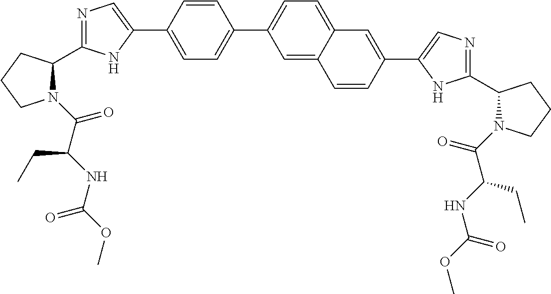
N1=C(C2N(C(=O)C(NC(=O)OC)CC)CCC2)NC(C2=CC=C(C3=CC=C4C(=C3)C=CC(C3=CN=C(C5N(C(=O)C(NC(OC)=O)CC)CCC5)N3)=C4)C=C2)=C1
